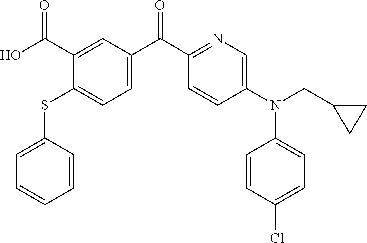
C1=C(SC2=CC=C(C(C3=NC=C(N(C4=CC=C(Cl)C=C4)CC4CC4)C=C3)=O)C=C2C(O)=O)C=CC=C1
